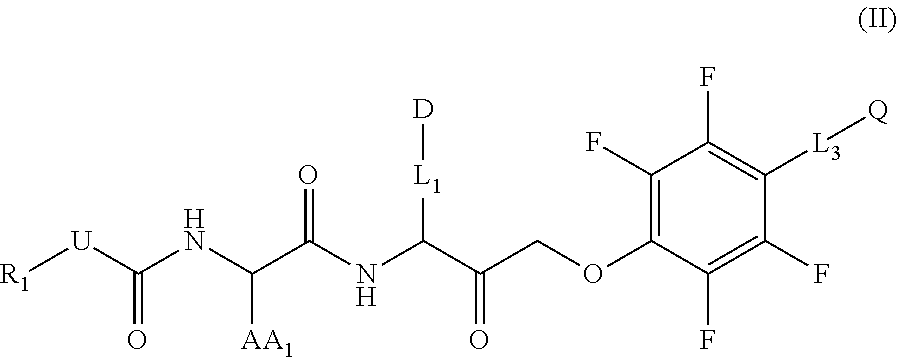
N(C(=O)[U][R1])C([AA1])C(=O)NC([L1][D])C(=O)COC1=C(F)C(F)=C([L3][Q])C(F)=C1F
